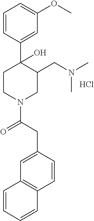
C1=CC(C2(O)CCN(C(CC3=CC4=C(C=C3)C=CC=C4)=O)CC2CN(C)C)=CC(OC)=C1.Cl
